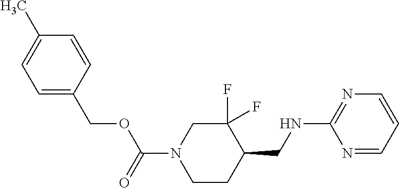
C1(F)(F)CN(C(=O)OCC2=CC=C(C)C=C2)CCC1CNC1=NC=CC=N1
